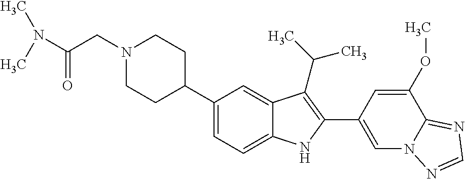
C1(C2CCN(CC(=O)N(C)C)CC2)=CC=C2C(=C1)C(C(C)C)=C(C1=CN3C(=NC=N3)C(OC)=C1)N2
